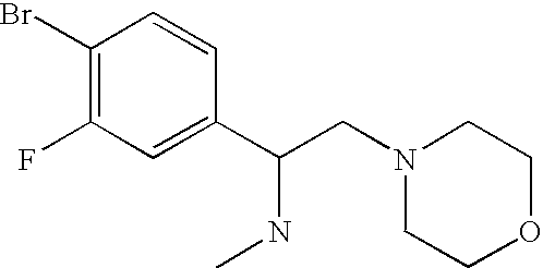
C1(Br)=C(F)C=C(C(CN2CCOCC2)NC)C=C1
